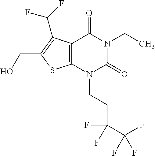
C12=C(N(CCC(C(F)(F)F)(F)F)C(=O)N(CC)C1=O)SC(CO)=C2C(F)F
